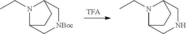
N1(CC)C2C[NBoc]CC1CC2.N1(CC)C2CNCC1CC2
